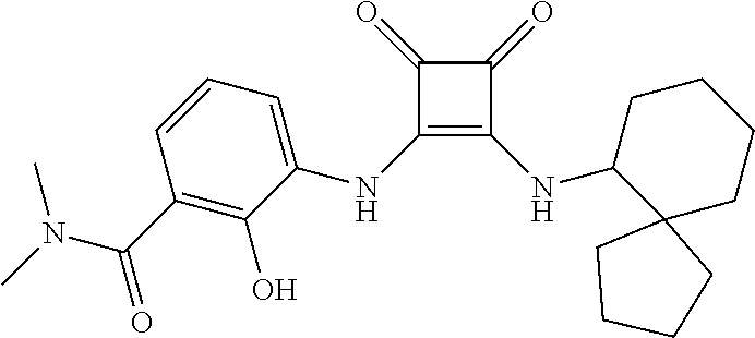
C1(=O)C(NC2=CC=CC(C(N(C)C)=O)=C2O)=C(NC2C3(CCCC2)CCCC3)C1=O
